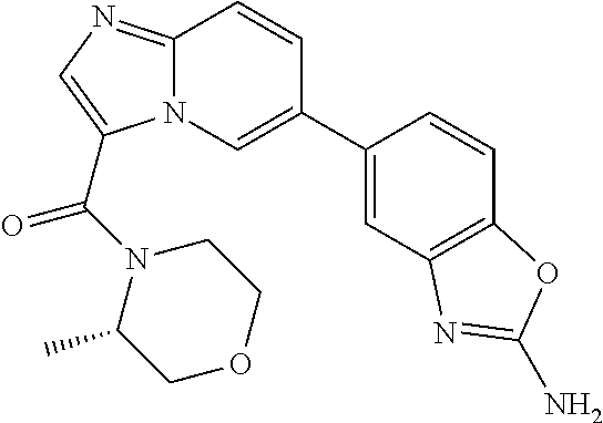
C12=NC=C(C(N3C(C)COCC3)=O)N1C=C(C1=CC3=C(C=C1)OC(N)=N3)C=C2
